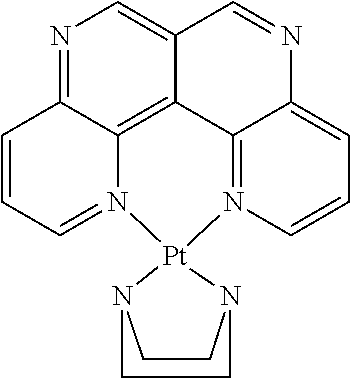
N1=C2C3=C4C(=C1)C=NC1=CC=CN(=C41)[Pt]1(N3=CC=C2)N2CCN1CC2
